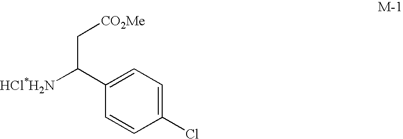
C1(C([HCl*H2N])C[CO2Me])=CC=C(Cl)C=C1
